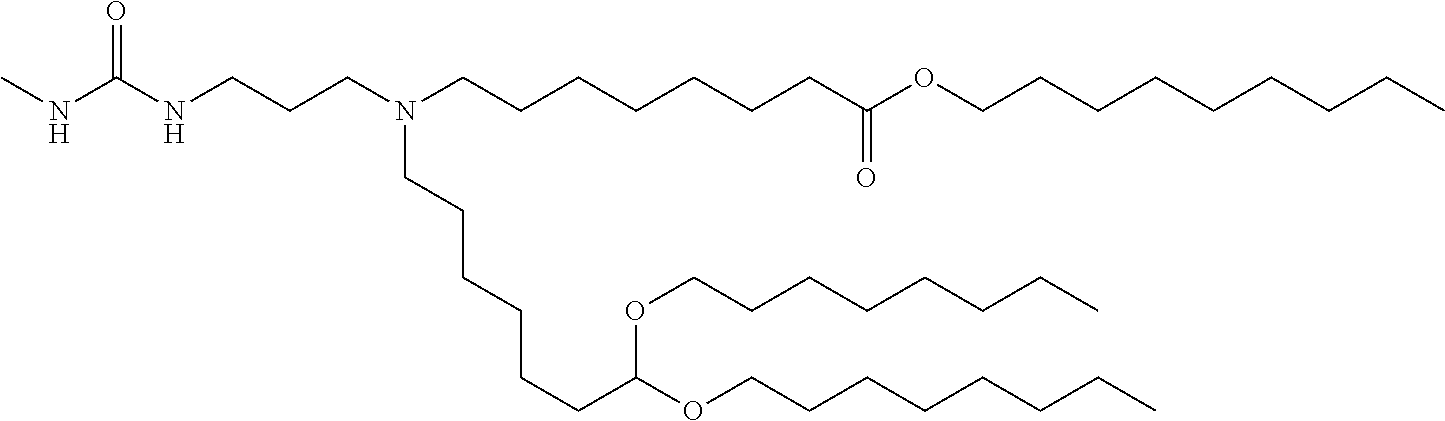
C(CCN(CCCCCCCC(OCCCCCCCCC)=O)CCCCCCC(OCCCCCCCC)OCCCCCCCC)NC(NC)=O
